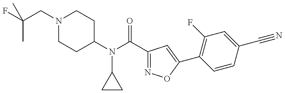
FC(CN1CCC(N(C(C2=NOC(C3=C(F)C=C(C#N)C=C3)=C2)=O)C2CC2)CC1)(C)C
